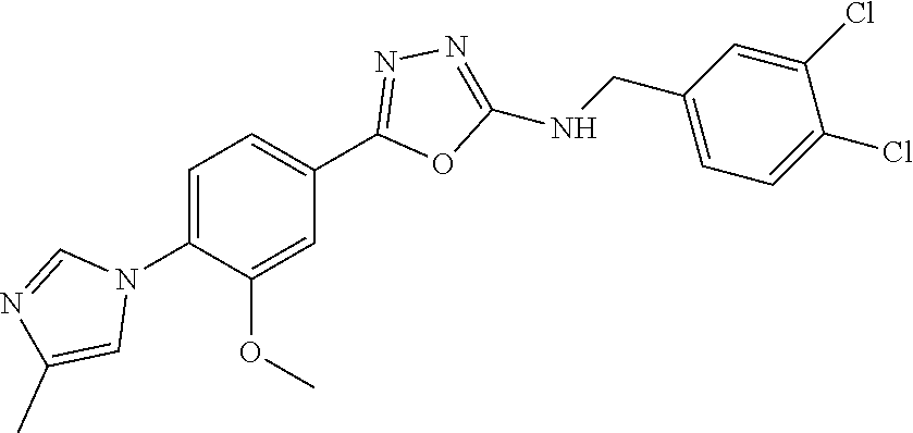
C1(N2C=NC(C)=C2)=CC=C(C2=NN=C(NCC3=CC=C(Cl)C(Cl)=C3)O2)C=C1OC
